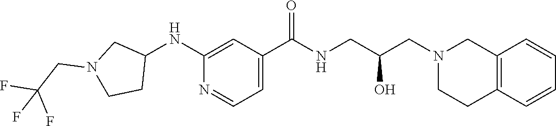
C1(NC2CN(CC(F)(F)F)CC2)=CC(C(NCC(CN2CCC3=C(C2)C=CC=C3)O)=O)=CC=N1
